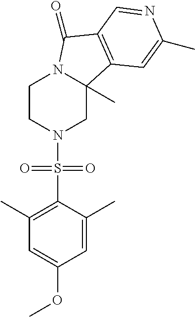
C1CN(S(C2=C(C)C=C(OC)C=C2C)(=O)=O)CC2(C)N1C(=O)C1=C2C=C(C)N=C1
